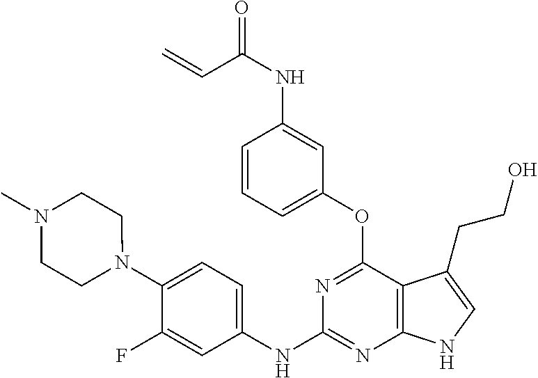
O=C(NC1=CC(OC2=NC(NC3=CC=C(N4CCN(C)CC4)C(F)=C3)=NC3=C2C(CCO)=CN3)=CC=C1)C=C
